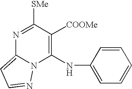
N1=C([SMe])C([COOMe])=C(NC2=CC=CC=C2)N2C1=CC=N2
